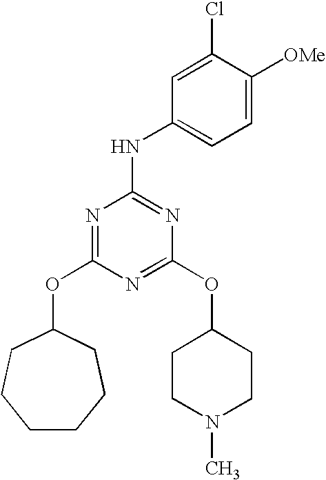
C1CCCC(OC2=NC(NC3=CC=C([OMe])C(Cl)=C3)=NC(OC3CCN(C)CC3)=N2)CC1
